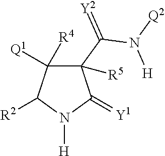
C1([Q1])([R4])C(C(=[Y2])N([Q2])[H])([R5])C(=[Y1])N([H])C1[R2]
